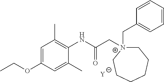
[Y].C1=C(OCC)C=C(C)C(NC(C[N+]2(CC3=CC=CC=C3)CCCCCC2)=O)=C1C
